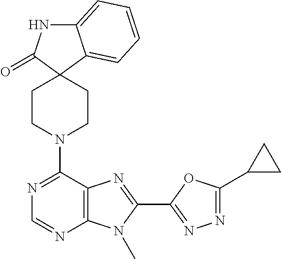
C12=CC=CC=C1C1(C(=O)N2)CCN(C2=NC=NC3=C2N=C(C2=NN=C(C4CC4)O2)N3C)CC1
